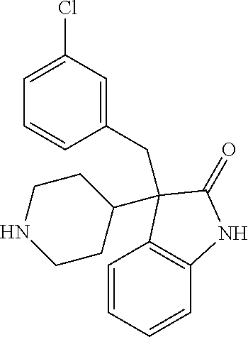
C1=CC=CC2=C1C(C1CCNCC1)(CC1=CC(Cl)=CC=C1)C(=O)N2
